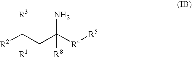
[R2]C(CC([R4][R5])([R8])N)([R3])[R1]
